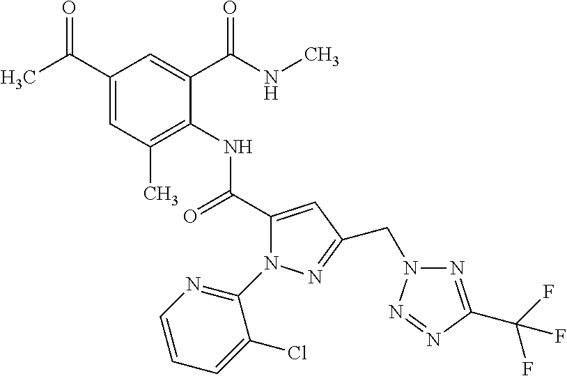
C1(C(C)=O)=CC(C)=C(NC(C2=CC(CN3N=C(C(F)(F)F)N=N3)=NN2C2=NC=CC=C2Cl)=O)C(C(NC)=O)=C1
